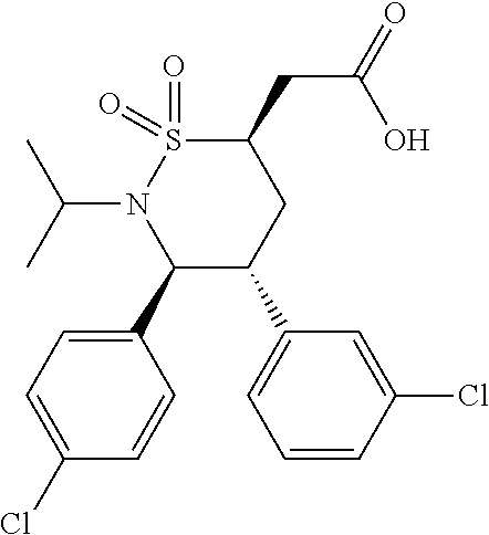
C1(C2C(C3=CC=CC(Cl)=C3)CC(CC(=O)O)S(=O)(=O)N2C(C)C)=CC=C(Cl)C=C1
